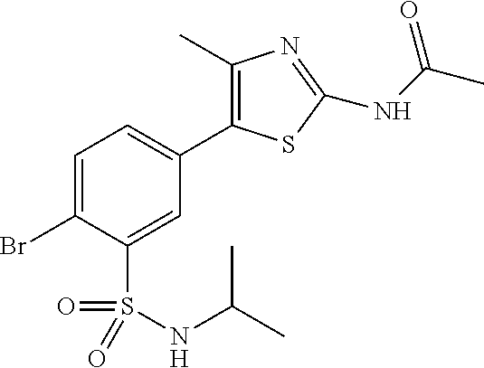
C1=C(Br)C(S(=O)(=O)NC(C)C)=CC(C2=C(C)N=C(NC(C)=O)S2)=C1
